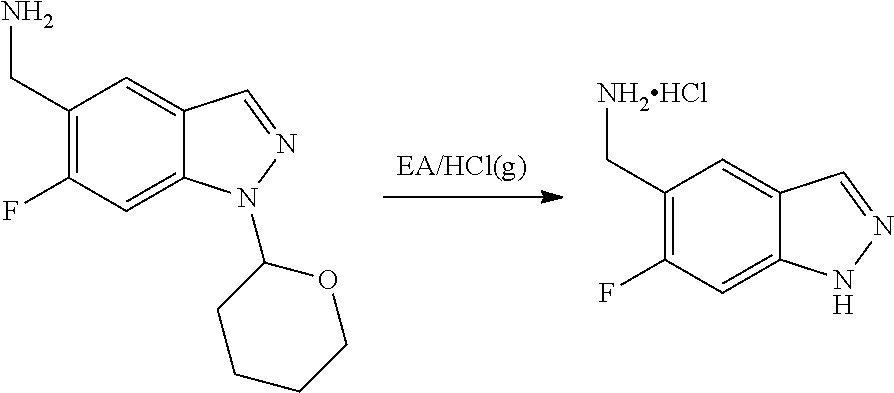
[EA/HCl(g)].C1(C[NH2HCl])=C(F)C=C2C(=C1)C=NN2.C1(CN)=C(F)C=C2C(=C1)C=NN2C1CCCCO1
